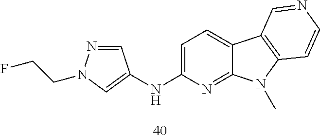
C1=C(NC2=CN(CCF)N=C2)N=C2C(=C1)C1=C(N2C)C=CN=C1
